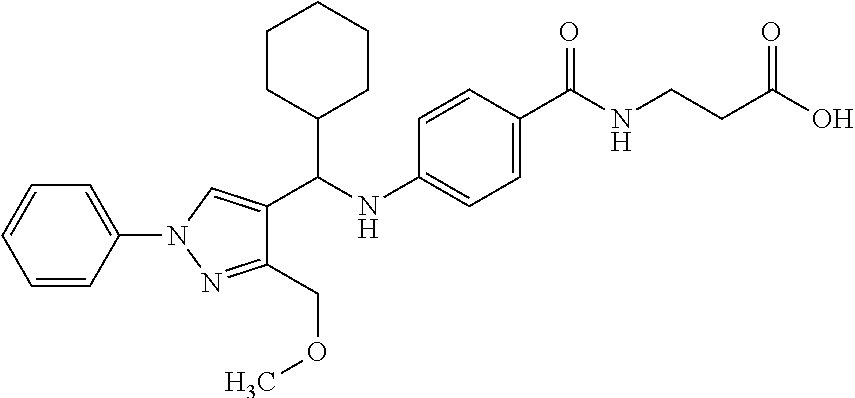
C1=CC(N2C=C(C(NC3=CC=C(C(NCCC(O)=O)=O)C=C3)C3CCCCC3)C(COC)=N2)=CC=C1
